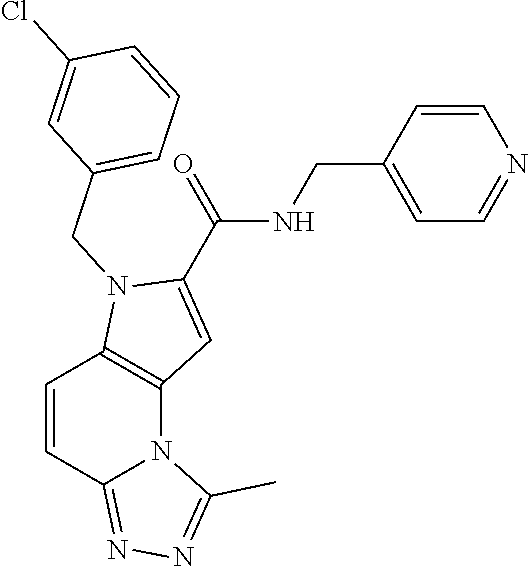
C1=CC2=NN=C(C)N2C2=C1N(CC1=CC=CC(Cl)=C1)C(C(=O)NCC1=CC=NC=C1)=C2
